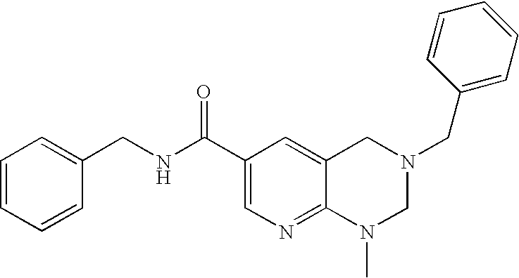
C(C1=CN=C2C(=C1)CN(CC1=CC=CC=C1)CN2C)(NCC1=CC=CC=C1)=O
